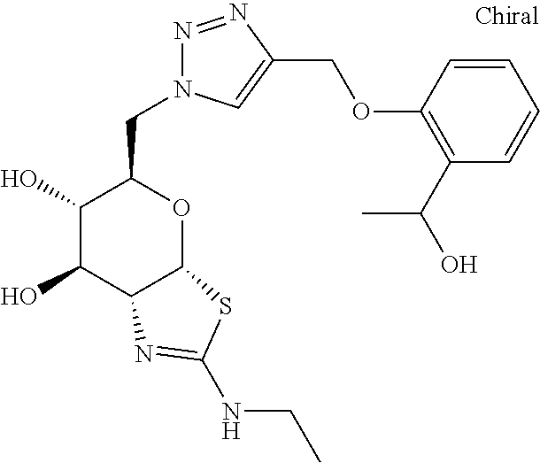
C1(O)C(O)C2C(OC1CN1N=NC(COC3=C(C(O)C)C=CC=C3)=C1)SC(NCC)=N2
